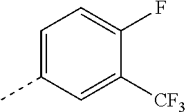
C1=C(C)C=C([CF3])C(F)=C1
